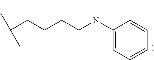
C(CCCC(C)C)N(C)C1=CC=CC=C1
